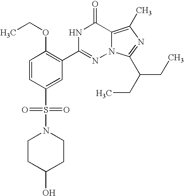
C1=CC(S(=O)(=O)N2CCC(O)CC2)=CC(C2=NN3C(=C(C)N=C3C(CC)CC)C(=O)N2)=C1OCC
